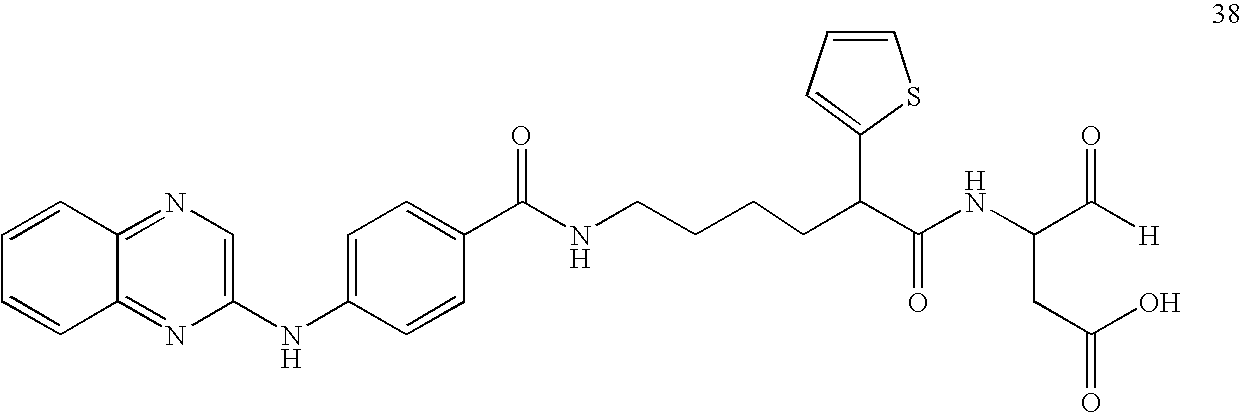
C1=CC2=NC=C(NC3=CC=C(C(NCCCCC(C(NC(CC(O)=O)C([H])=O)=O)C4=CC=CS4)=O)C=C3)N=C2C=C1
